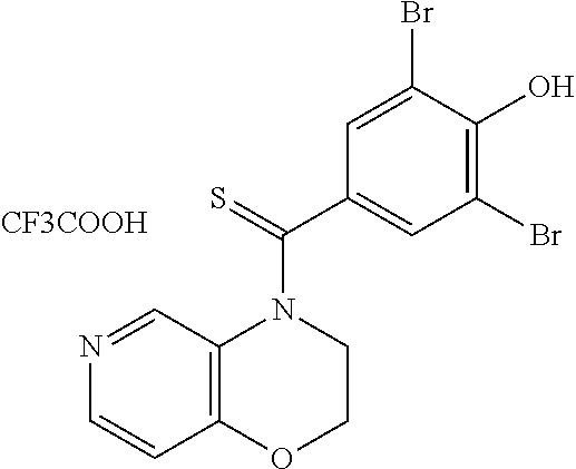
N1=CC2=C(C=C1)OCCN2C(C1=CC(Br)=C(O)C(Br)=C1)=S.[CF3COOH]
